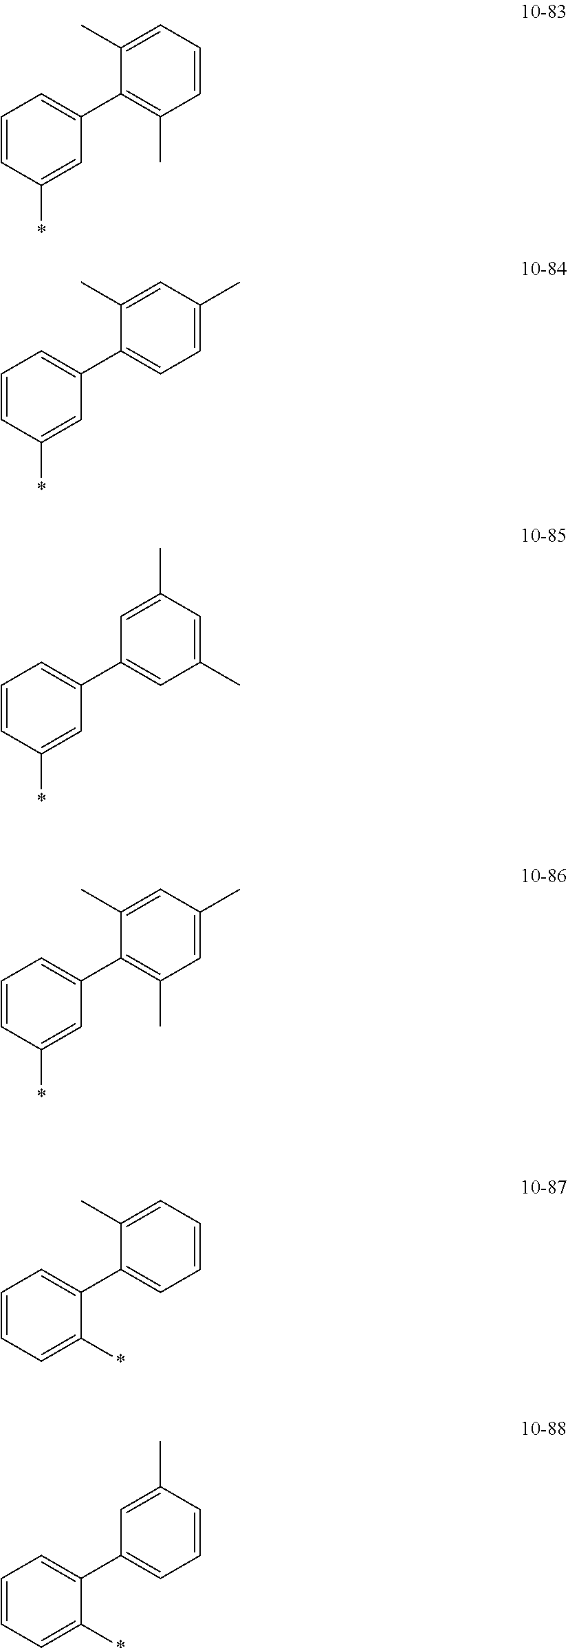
C1=CC(*)=CC(C2=C(C)C=CC=C2C)=C1.C1=CC(*)=CC(C2=CC=C(C)C=C2C)=C1.C1=CC(*)=CC(C2=CC(C)=CC(C)=C2)=C1.C1=CC(*)=CC(C2=C(C)C=C(C)C=C2C)=C1.C1=CC=C(*)C(C2=CC=CC=C2C)=C1.C1=CC=C(*)C(C2=CC=CC(C)=C2)=C1
